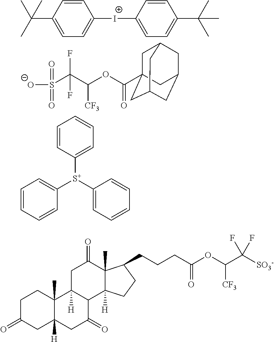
C1([I+]C2=CC=C(C(C)(C)C)C=C2)=CC=C(C(C)(C)C)C=C1.[O-]S(=O)(=O)C(F)(F)C([CF3])OC(=O)C12CC3CC(CC(C1)C3)C2.C1=CC([S+](C2=CC=CC=C2)C2=CC=CC=C2)=CC=C1.C1C(=O)CC2([H])C(C)(C1)C1([H])C(C(=O)C2)C2([H])C(C)(C(=O)C1)C(CCCC(OC(C([SO3-])(F)F)[CF3])=O)CC2
